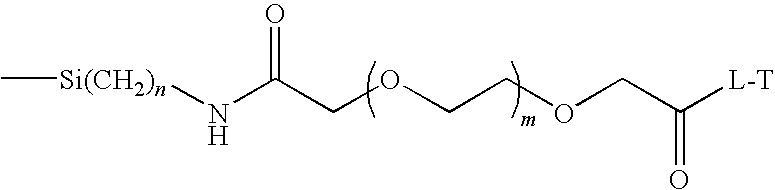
[Si(CH2)n](NC(COCCOCC([L-T])=O)=O)C
